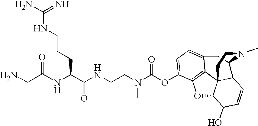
N(C(C(NCCN(C(OC1=CC=C2C3=C1OC1C34C(C=CC1O)C(C2)N(C)CC4)=O)C)=O)CCCNC(N)=N)C(CN)=O
